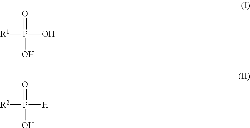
O=P(O)([R1])O.O=P(O)([R2])[H]
